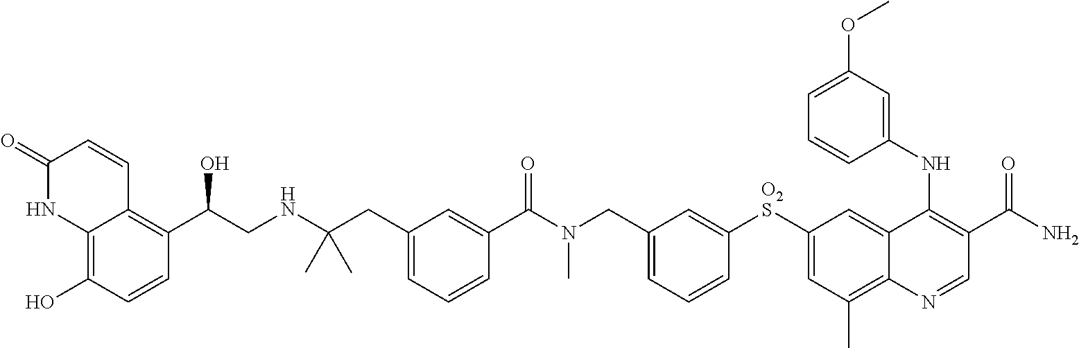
C1=C([O2S]C2=CC(C)=C3C(=C2)C(NC2=CC(OC)=CC=C2)=C(C(N)=O)C=N3)C=CC=C1CN(C(C1=CC(CC(NCC(C2=C3C(=C(O)C=C2)NC(=O)C=C3)O)(C)C)=CC=C1)=O)C
